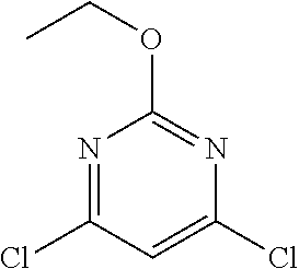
C1(Cl)=NC(OCC)=NC(Cl)=C1
